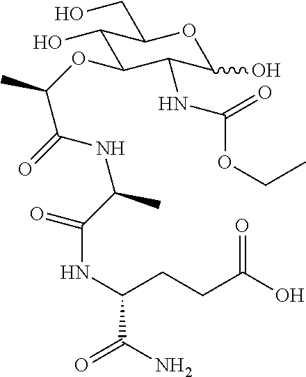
C1(O)C(OC(C(NC(C(=O)NC(CCC(O)=O)C(N)=O)C)=O)C)C(NC(=O)OCC)C(O)OC1CO
